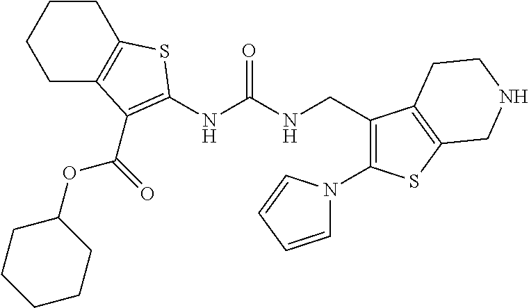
C1CCCC2=C1SC(NC(NCC1=C(N3C=CC=C3)SC3=C1CCNC3)=O)=C2C(OC1CCCCC1)=O
